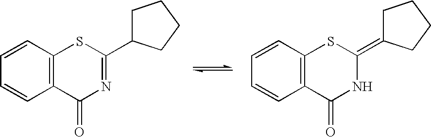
C1=CC2=C(C=C1)C(=O)N=C(C1CCCC1)S2.C1=CC2=C(C=C1)C(=O)NC(=C1CCCC1)S2
